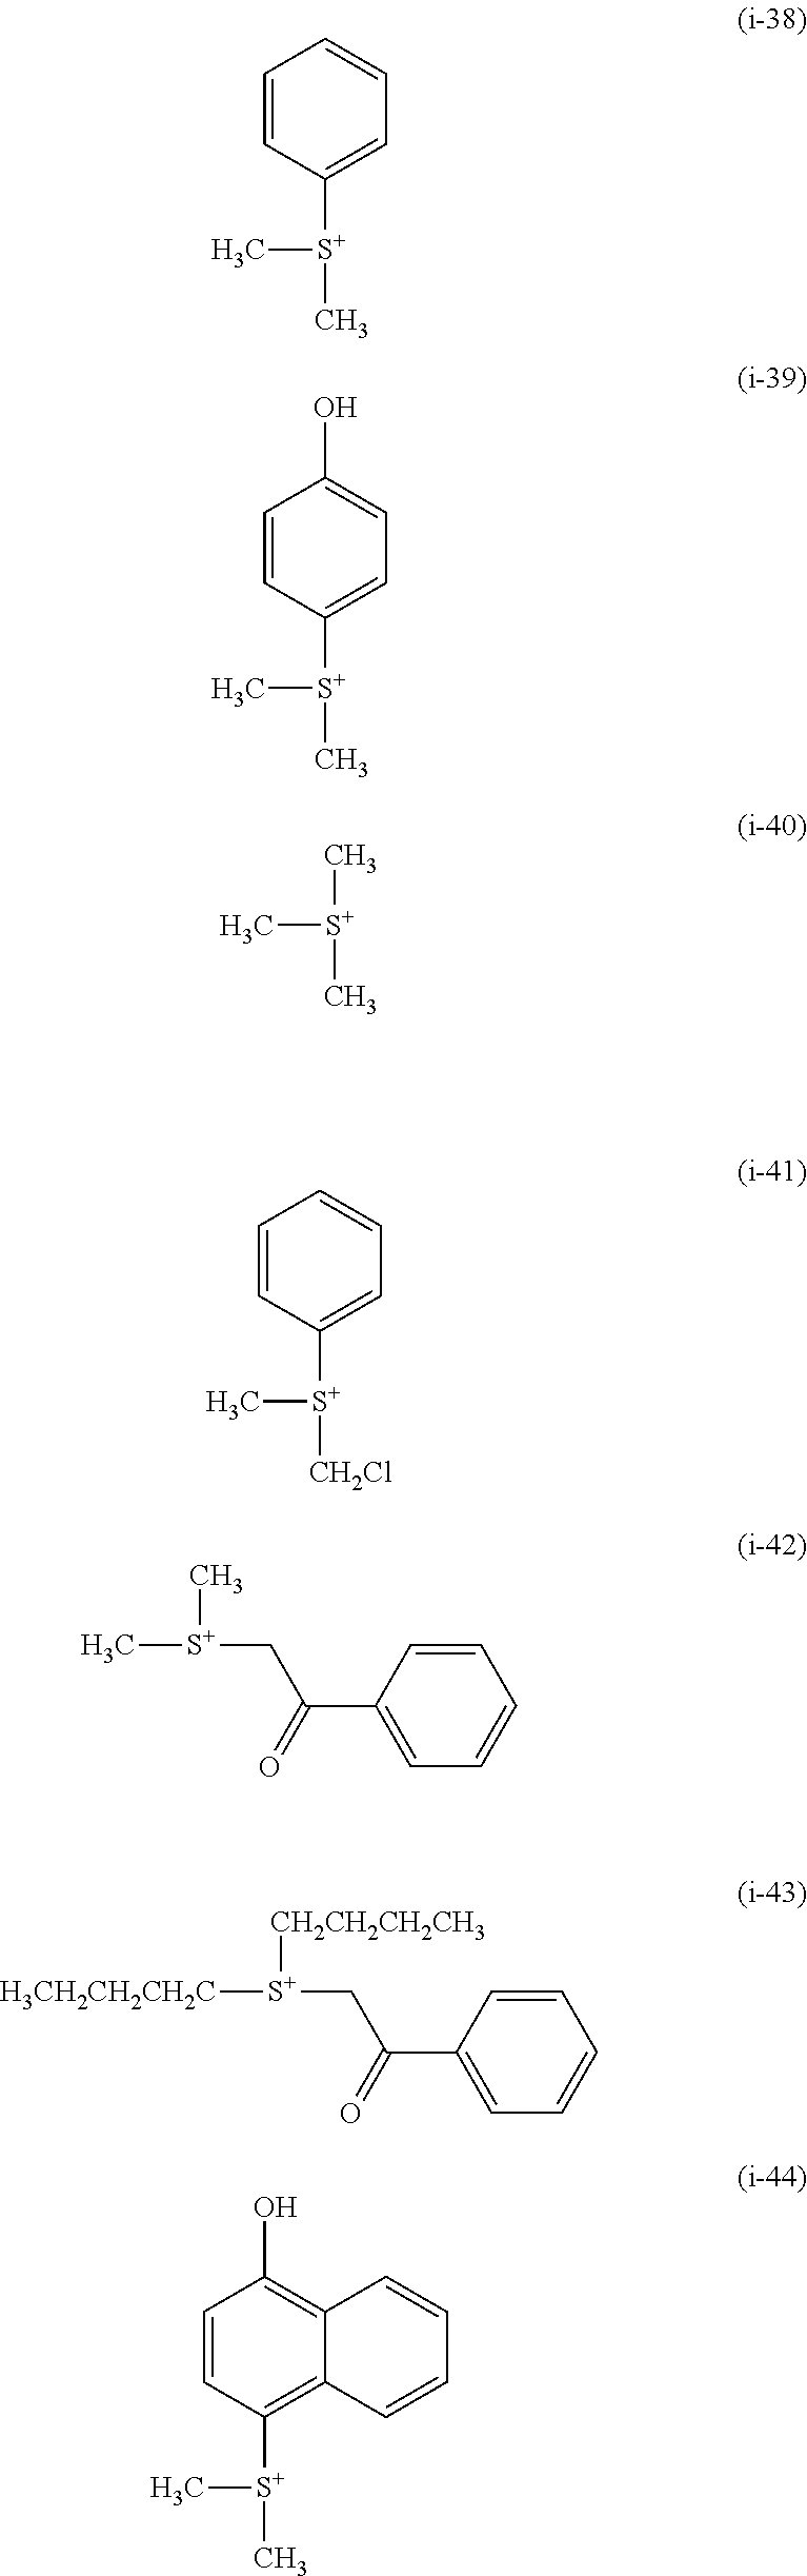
C1=CC([S+](C)C)=CC=C1.C1=CC([S+](C)C)=CC=C1O.C[S+](C)C.C1=CC([S+](C)[CH2Cl])=CC=C1.C1(C(=O)C[S+](C)C)=CC=CC=C1.C1(C(=O)C[S+]([CH2CH2CH2CH3])[H3CH2CH2CH2C])=CC=CC=C1.C1=CC([S+](C)C)=C2C(=C1O)C=CC=C2
